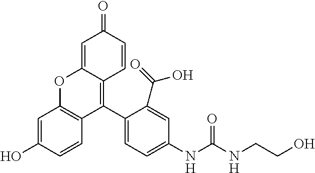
C1=C2C(=C(C3=CC=C(NC(NCCO)=O)C=C3C(=O)O)C3=C(O2)C=C(O)C=C3)C=CC1=O
